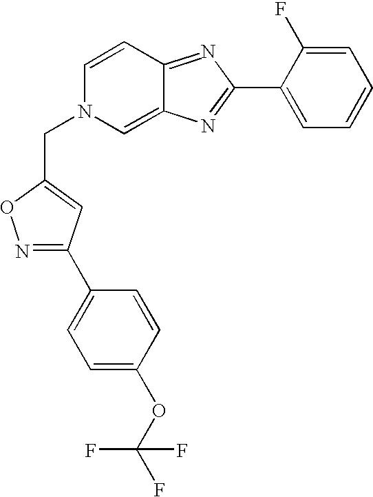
N1=C(C2=CC=C(OC(F)(F)F)C=C2)C=C(CN2C=C3C(=NC(C4=CC=CC=C4F)=N3)C=C2)O1
